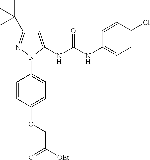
C1=C(NC(NC2=CC=C(Cl)C=C2)=O)N(C2=CC=C(OCC([OEt])=O)C=C2)N=C1C(C)(C)C
